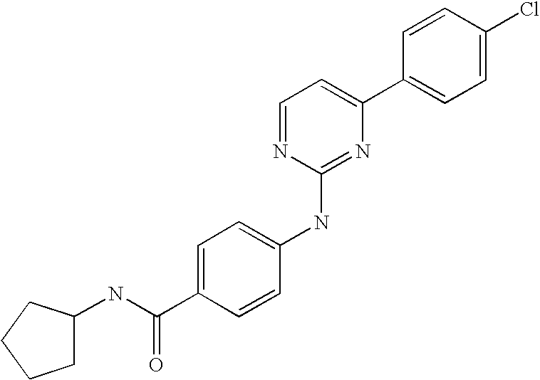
C1=CC(C2=CC=NC(NC3=CC=C(C(NC4CCCC4)=O)C=C3)=N2)=CC=C1Cl
